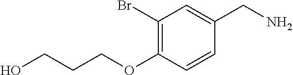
C(CO)COC1=C(Br)C=C(CN)C=C1
